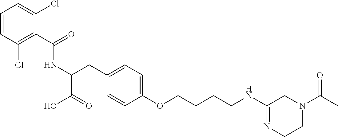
C(C1=C(Cl)C=CC=C1Cl)(=O)NC(CC1=CC=C(OCCCCNC2=NCCN(C(C)=O)C2)C=C1)C(O)=O
